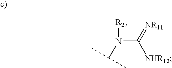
N([R27])(C(C)C)C(=[NR11])[NHR12]
